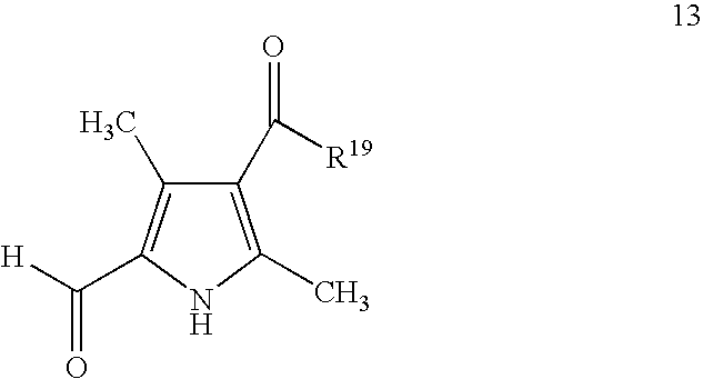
O=C(C1=C(C)C(C([R19])=O)=C(C)N1)[H]
